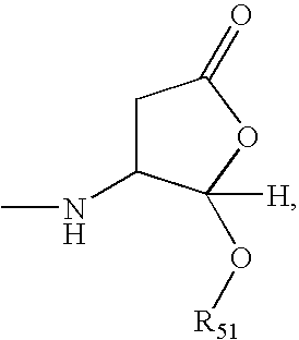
C1C(NC)C(O[R51])([H])OC1=O
